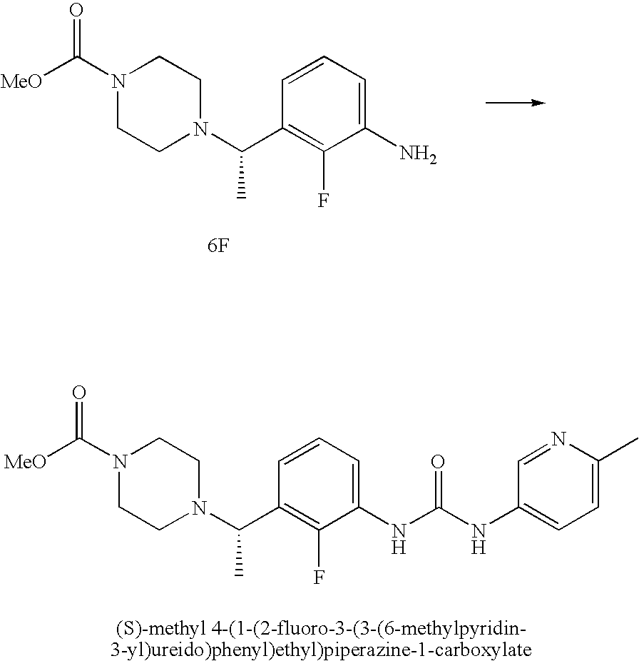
C1=CC=C(N)C(F)=C1C(N1CCN(C([MeO])=O)CC1)C.[6F].C1=CC=C(NC(NC2=CC=C(C)N=C2)=O)C(F)=C1C(N1CCN(C([MeO])=O)CC1)C.[(S)-methyl 4-(1-(2-fluoro-3-(3-(6-methylpyridin-3-yl)ureido)phenyl)ethyl)piperazine-1-carboxylate]
